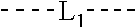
C[L1]C
